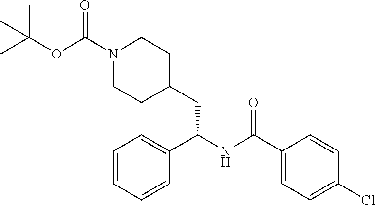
O(C(N1CCC(CC(NC(C2=CC=C(Cl)C=C2)=O)C2=CC=CC=C2)CC1)=O)C(C)(C)C
